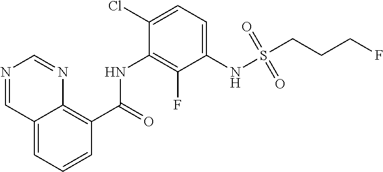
O=C(NC1=C(F)C(NS(CCCF)(=O)=O)=CC=C1Cl)C1=C2C(=CC=C1)C=NC=N2
